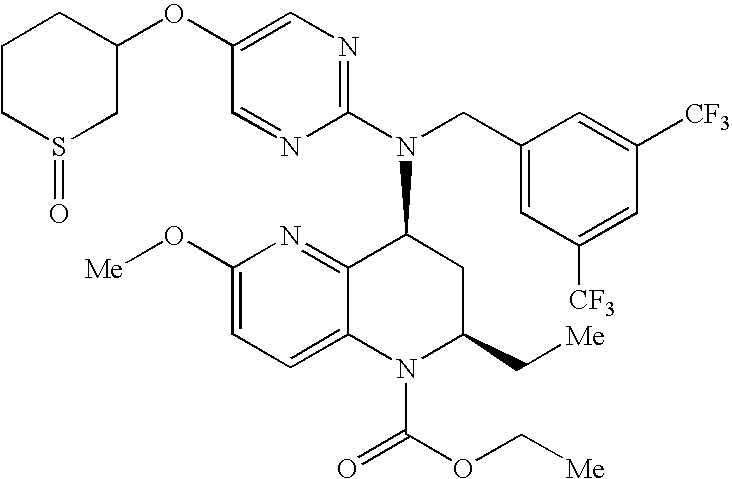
C1(OC2CCCS(=O)C2)=CN=C(N(CC2=CC([CF3])=CC([CF3])=C2)C2C3=NC(O[Me])=CC=C3N(C(=O)OC[Me])C(C[Me])C2)N=C1
